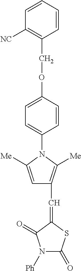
C1=C(OCC2=C([NC])C=CC=C2)C=CC(N2C([Me])=CC(C=C3SC(=O)N([Ph])C3=O)=C2[Me])=C1
